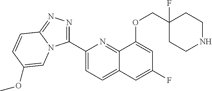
C1(C2=NN=C3N2C=C(OC)C=C3)=CC=C2C(=N1)C(OCC1(F)CCNCC1)=CC(F)=C2
